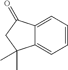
C12=CC=CC=C1C(C)(C)CC2=O
